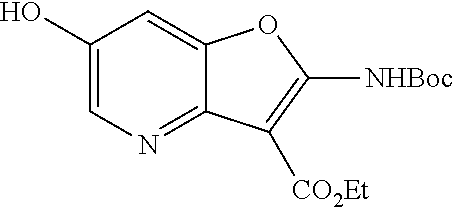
C1(O)=CN=C2C(=C1)OC([NHBoc])=C2[CO2Et]
